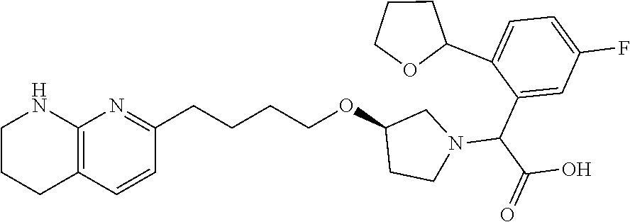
C1=C(C2CCCO2)C(C(N2CC(OCCCCC3=NC4=C(C=C3)CCCN4)CC2)C(=O)O)=CC(F)=C1
